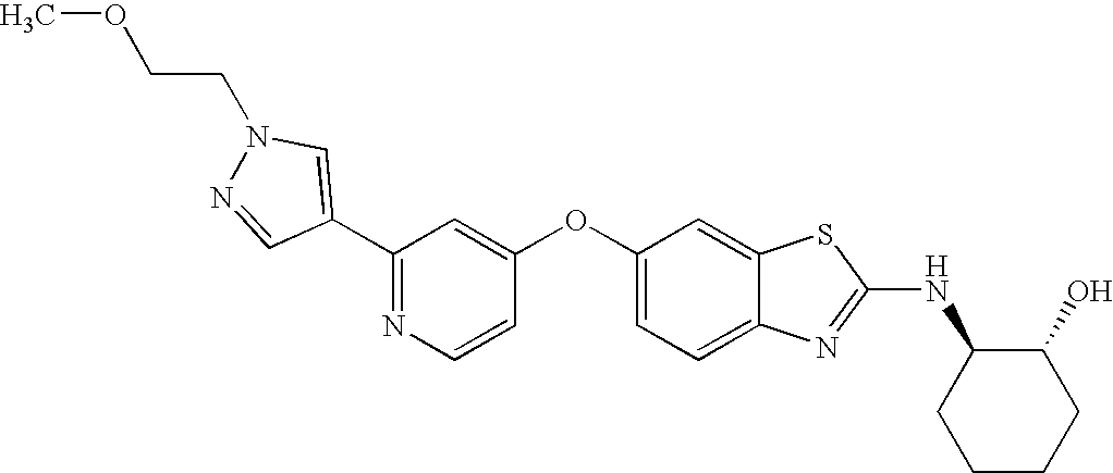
N1=C(C2=CN(CCOC)N=C2)C=C(OC2=CC=C3C(=C2)SC(NC2CCCCC2O)=N3)C=C1
